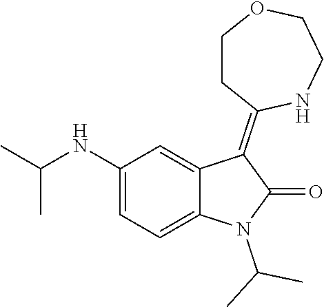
C1(NC(C)C)=CC=C2C(=C1)C(=C1CCOCCN1)C(=O)N2C(C)C
